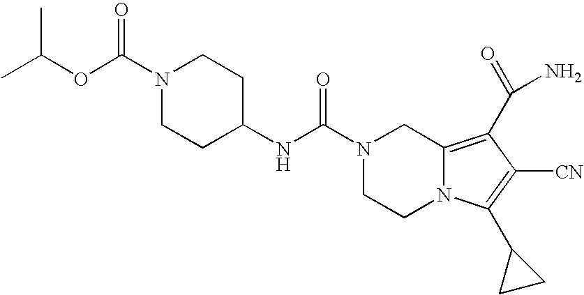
N1(C(OC(C)C)=O)CCC(NC(N2CCN3C(=C(C(N)=O)C([CN])=C3C3CC3)C2)=O)CC1
